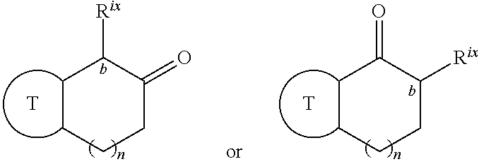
[T].C1CCCC(=O)C1[Rix].[T].C1CCCC([Rix])C1=O
